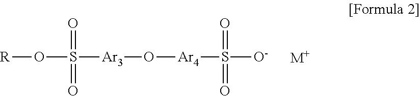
[R]OS(=O)(=O)[Ar3]O[Ar4]S(=O)(=O)[O-].[M+]
